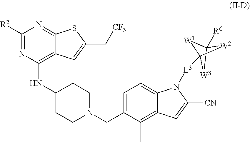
C1(NC2=C3C(=NC([R2])=N2)SC(C[CF3])=C3)CCN(CC2=CC=C3C(=C2C)C=C([CN])N3[L3]C23[W1]C([RC])([W3]2)[W2]3)CC1
